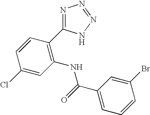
C1=CC(C2=NN=NN2)=C(NC(C2=CC=CC(Br)=C2)=O)C=C1Cl
